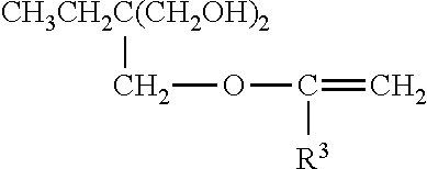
C(OC([R3])=C)[CH3CH2C(CH2OH)2]
